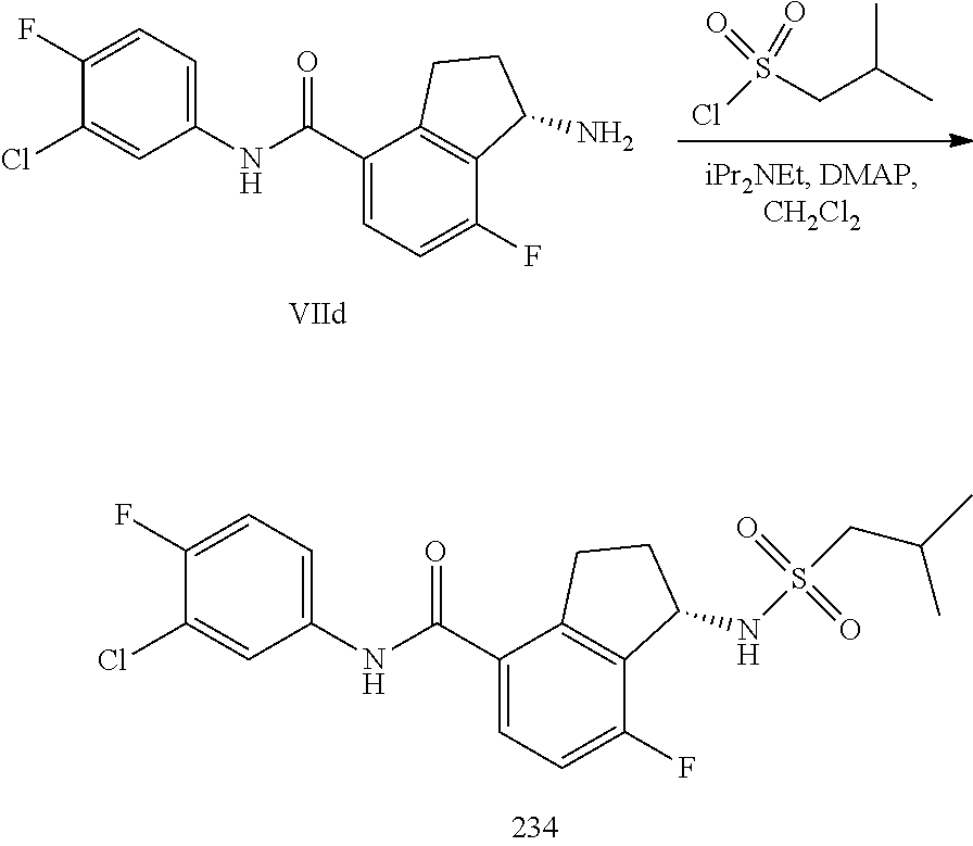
N(S(=O)(=O)CC(C)C)C1C2=C(C(C(NC3=CC=C(F)C(Cl)=C3)=O)=CC=C2F)CC1.ClS(=O)(=O)CC(C)C.C1(Cl)=CC(NC(C2=CC=C(F)C3=C2CCC3N)=O)=CC=C1F
